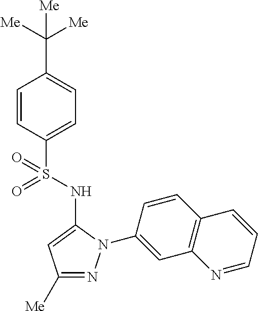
C1=CC(S(=O)(NC2=CC([Me])=NN2C2=CC3=C(C=C2)C=CC=N3)=O)=CC=C1C([Me])([Me])[Me]
